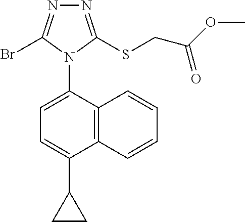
N1=C(SCC(OC)=O)N(C2=CC=C(C3CC3)C3=C2C=CC=C3)C(Br)=N1
